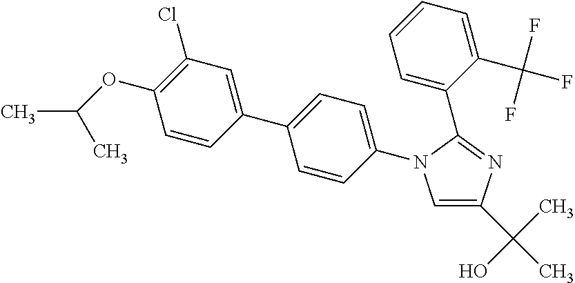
C1=C(C(C)(O)C)N=C(C2=CC=CC=C2C(F)(F)F)N1C1=CC=C(C2=CC(Cl)=C(OC(C)C)C=C2)C=C1
